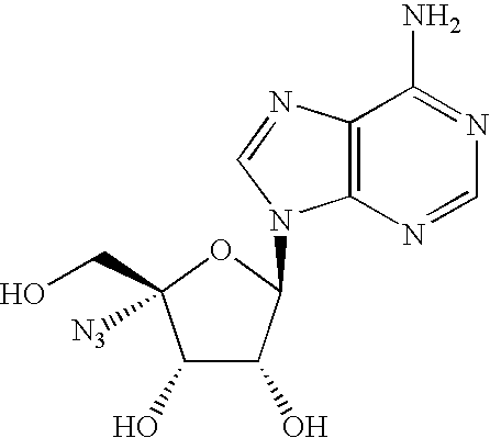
C1(O)C(O)C(N2C3=C(N=C2)C(N)=NC=N3)OC1(CO)[N3]
